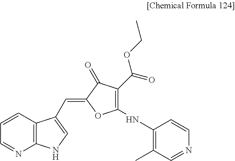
C1=CC=NC2=C1C(C=C1C(=O)C(C(OCC)=O)=C(NC3=C(C)C=NC=C3)O1)=CN2
